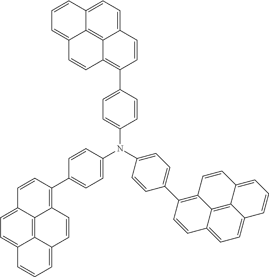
C12=C3C4=CC=C1C=CC=C2C=CC3=C(C1=CC=C(N(C2=CC=C(C3=C5C6=C7C(=CC=C6C=C3)C=CC=C7C=C5)C=C2)C2=CC=C(C3=C5C6=C7C(=CC=C6C=C3)C=CC=C7C=C5)C=C2)C=C1)C=C4
